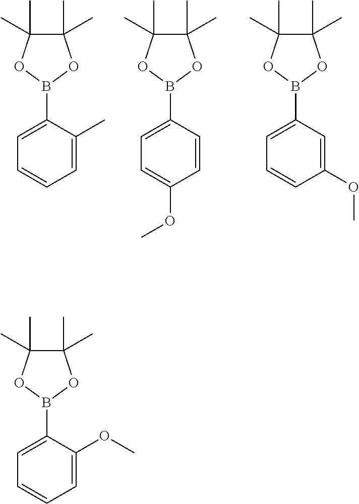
C1(C)(C)C(C)(C)OB(C2=CC=CC=C2C)O1.C1(C)(C)C(C)(C)OB(C2=CC=C(OC)C=C2)O1.C1(C)(C)C(C)(C)OB(C2=CC=CC(OC)=C2)O1.C1(C)(C)C(C)(C)OB(C2=CC=CC=C2OC)O1
